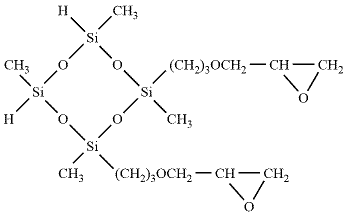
[Si]1(C)([H])O[Si](C)([H])O[Si]([(CH2)3OCH2]C2CO2)(C)O[Si](C)([(CH2)3OCH2]C2CO2)O1
